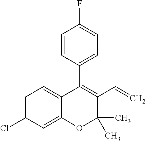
C1=C(Cl)C=C2C(=C1)C(C1=CC=C(F)C=C1)=C(C=C)C(C)(C)O2
